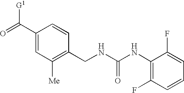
O=C(C1=CC([Me])=C(CNC(NC2=C(F)C=CC=C2F)=O)C=C1)[G1]
